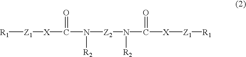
[R1][Z1][X]C(N([R2])[Z2]N([R2])C([X][Z1][R1])=O)=O
